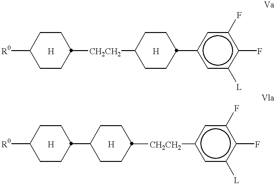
[R0]C1CCC([CH2CH2]C2CCC(c3cc([L])c(F)c(F)c3)CC2)CC1.[H].[H].[R0]C1CCC(C2CCC([CH2CH2]c3cc([L])c(F)c(F)c3)CC2)CC1.[H].[H]
